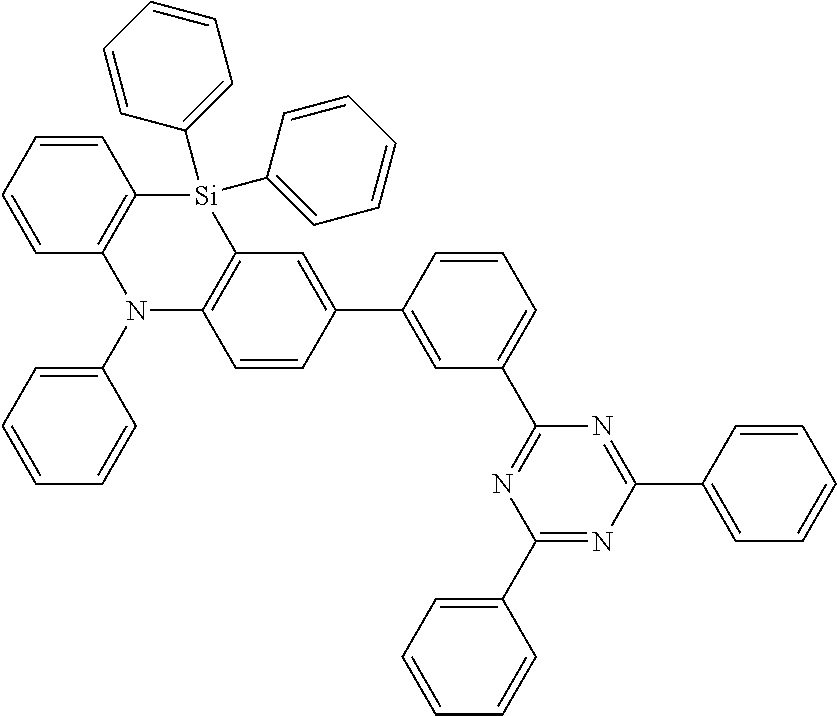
C1(C2=CC(C3=NC(C4=CC=CC=C4)=NC(C4=CC=CC=C4)=N3)=CC=C2)=CC2=C(C=C1)N(C1=CC=CC=C1)C1=C([Si]2(C2=CC=CC=C2)C2=CC=CC=C2)C=CC=C1
